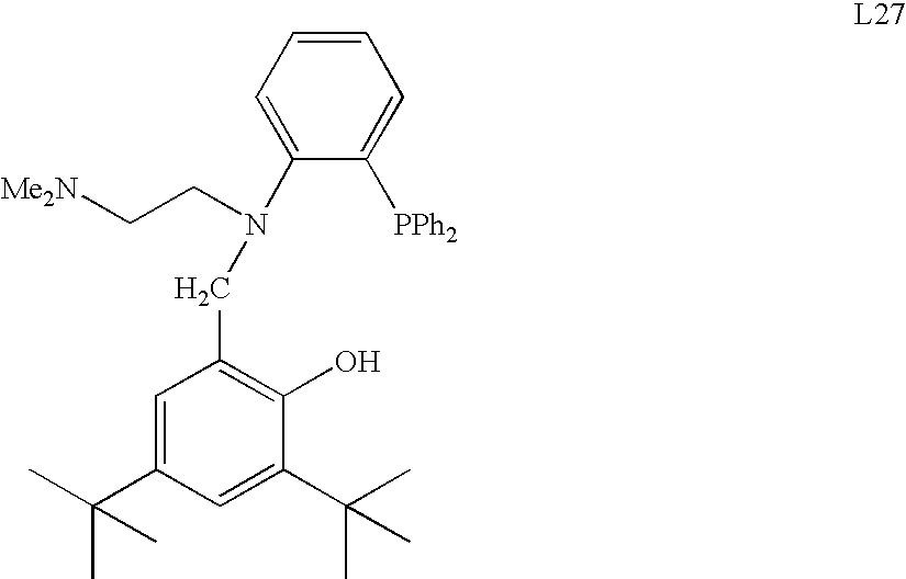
C1=CC=C(N(CC2=C(O)C(C(C)(C)C)=CC(C(C)(C)C)=C2)CC[Me2N])C([PPh2])=C1
